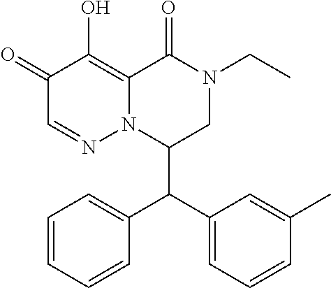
C1(=O)C=NN2C(=C1O)C(=O)N(CC)CC2C(C1=CC=CC(C)=C1)C1=CC=CC=C1
